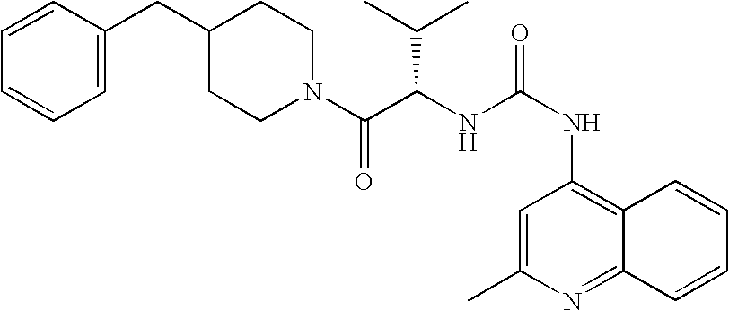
C1=C(CC2CCN(C(C(NC(=O)NC3=C4C(=NC(C)=C3)C=CC=C4)C(C)C)=O)CC2)C=CC=C1
